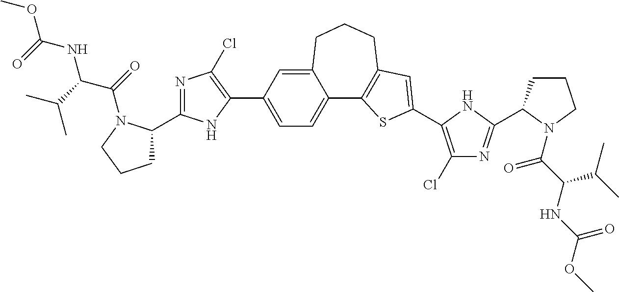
C12=C(C3=CC=C(C4=C(Cl)N=C(C5CCCN5C(=O)C(NC(=O)OC)C(C)C)N4)C=C3CCC1)SC(C1=C(Cl)N=C(C3CCCN3C(=O)C(C(C)C)NC(=O)OC)N1)=C2
